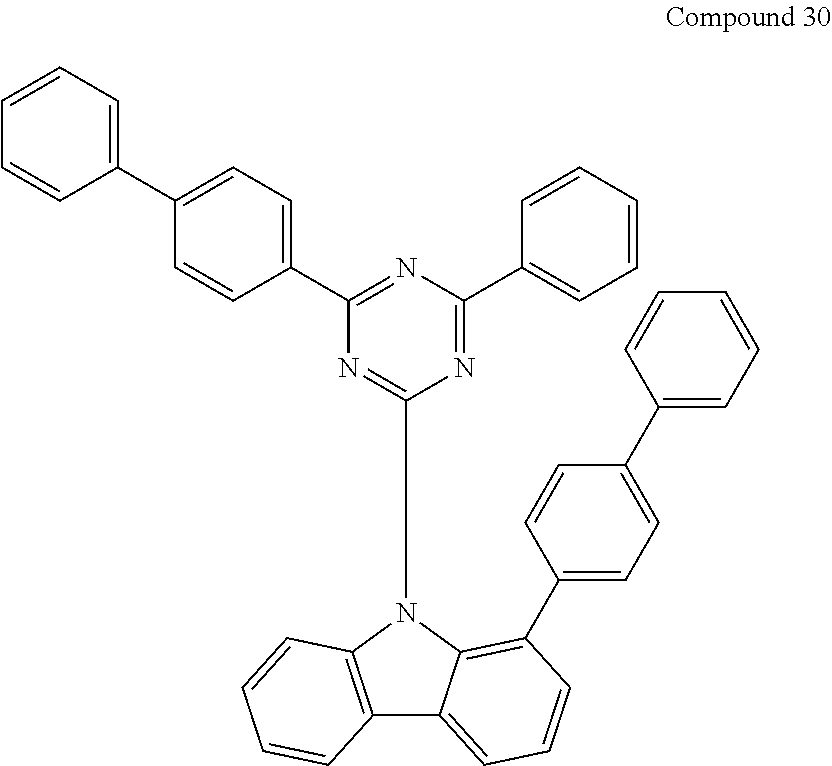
C12=C(N(C3=NC(C4=CC=C(C5=CC=CC=C5)C=C4)=NC(C4=CC=CC=C4)=N3)C3=C(C4=CC=C(C5=CC=CC=C5)C=C4)C=CC=C13)C=CC=C2
